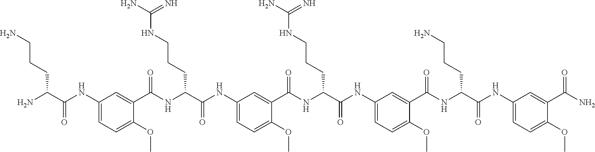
C1(NC(C(N)CCCN)=O)=CC=C(OC)C(C(NC(C(NC2=CC=C(OC)C(C(NC(C(NC3=CC=C(OC)C(C(NC(C(NC4=CC=C(OC)C(C(N)=O)=C4)=O)CCCN)=O)=C3)=O)CCCNC(N)=N)=O)=C2)=O)CCCNC(N)=N)=O)=C1
